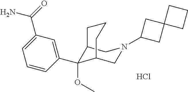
C12C(OC)(C3=CC(C(=O)N)=CC=C3)C(CN(C3CC4(C3)CCC4)C1)CCC2.Cl
